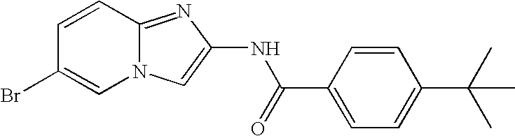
C1=CC2=NC(NC(C3=CC=C(C(C)(C)C)C=C3)=O)=CN2C=C1Br
